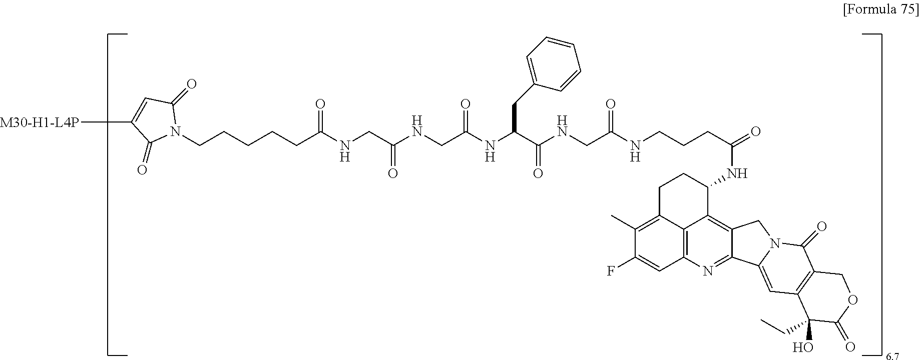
N1(CCCCCC(NCC(NCC(NC(C(NCC(NCCCC(=O)NC2CCC3=C(C)C(F)=CC4=C3C2=C2C(=N4)C3=CC4=C(C(=O)N3C2)COC(=O)C4(O)CC)=O)=O)CC2=CC=CC=C2)=O)=O)=O)C(=O)C=C([M30-H1-L4P])C1=O
